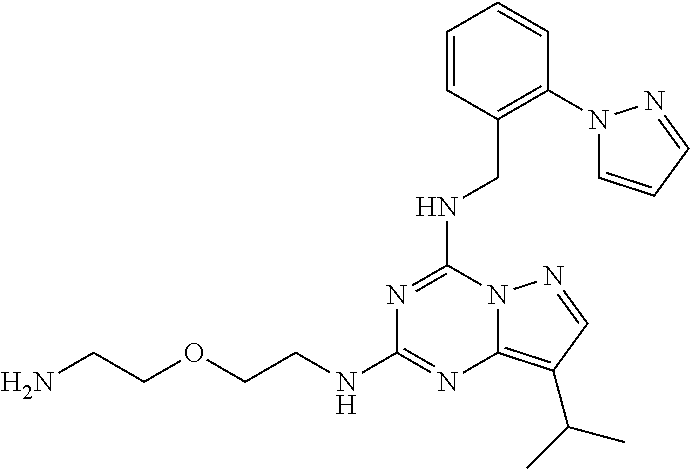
N1=C(NCC2=C(N3C=CC=N3)C=CC=C2)N2C(=C(C(C)C)C=N2)N=C1NCCOCCN
